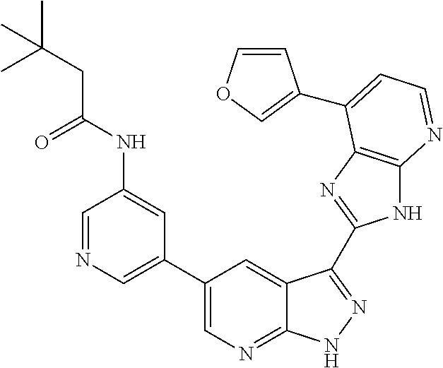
C1=NC=C(C2=CN=C3C(=C2)C(C2=NC4=C(N2)N=CC=C4C2=COC=C2)=NN3)C=C1NC(CC(C)(C)C)=O
